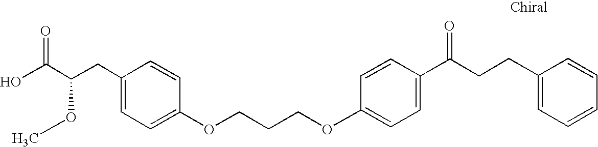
C1(CC(C(O)=O)OC)=CC=C(OCCCOC2=CC=C(C(CCC3=CC=CC=C3)=O)C=C2)C=C1
